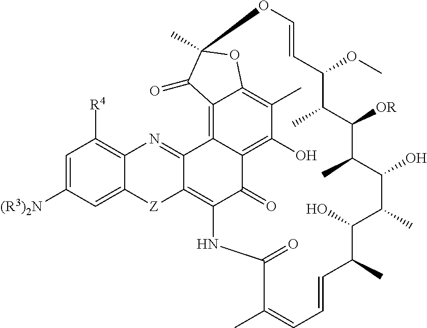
C12=C3C4=C(O)C(C)=C1OC(C)(C2=O)OC=CC(OC)C(C)C([OR])C(C)C(O)C(C)C(O)C(C)C=CC=C(C)C(=O)NC(=C1C3=NC2=C([R4])C=C([(R3)2N])C=C2[Z]1)C4=O
